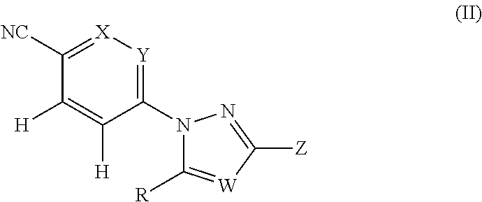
C1(N2C([R])=[W]C([Z])=N2)=[Y][X]=C([NC])C([H])=C1[H]
